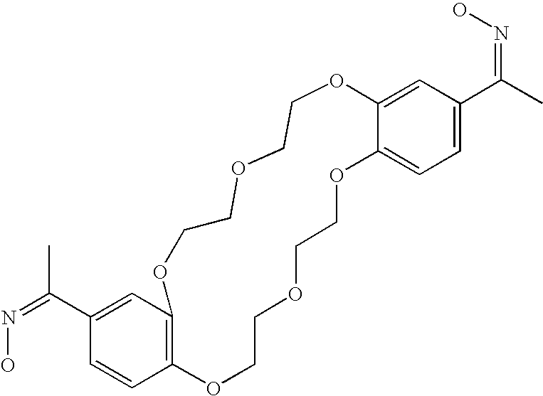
C1(C(C)=NO)=CC2=C(C=C1)OCCOCCOC1=CC=C(C(C)=NO)C=C1OCCOCCO2
